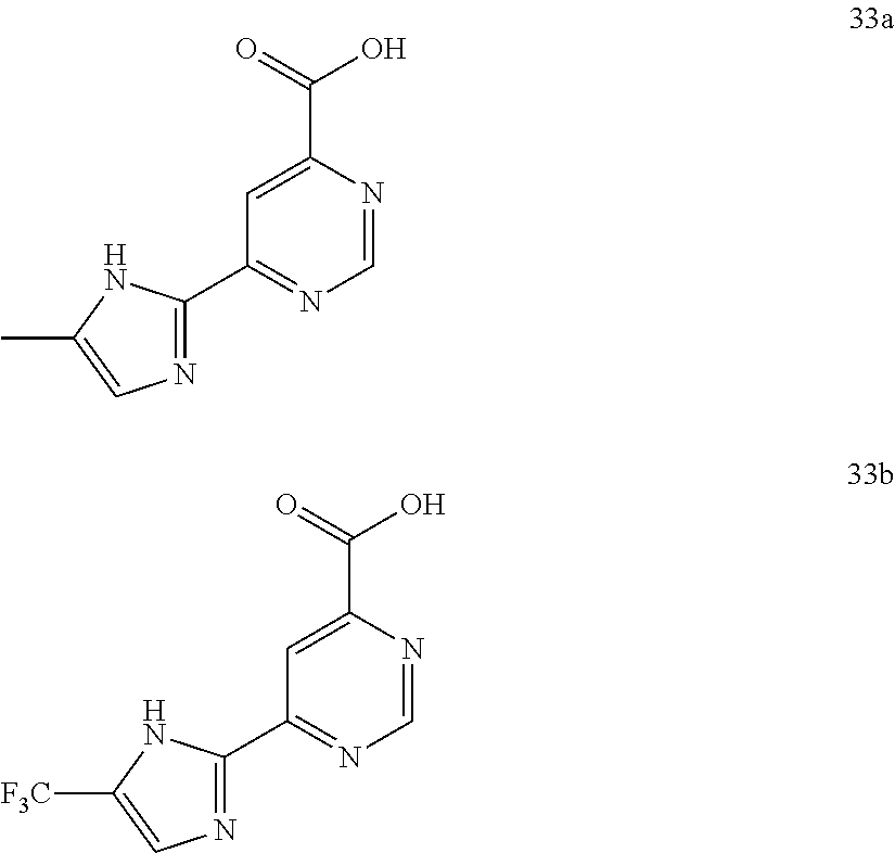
C1=C(C(=O)O)N=CN=C1C1=NC=C(C)N1.C1=C(C(=O)O)N=CN=C1C1=NC=C([F3C])N1
